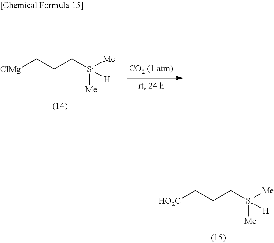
C(CC[Si]([Me])([Me])[H])[HO2C].C(CC[Si]([Me])([Me])[H])[ClMg]
